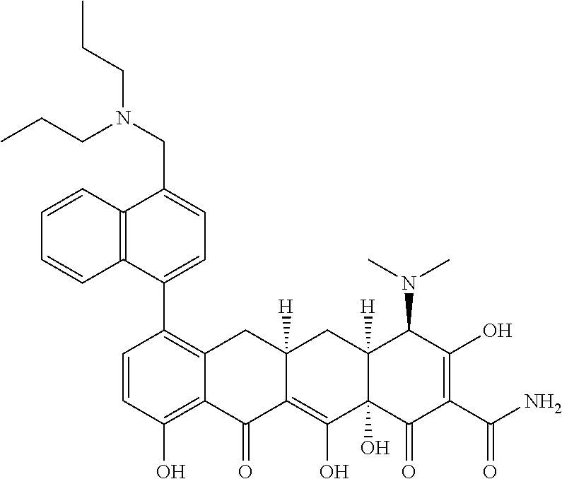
C1=CC(O)=C2C(=C1C1=CC=C(CN(CCC)CCC)C3=C1C=CC=C3)CC1([H])C(=C(O)C3(O)C([H])(C1)C(N(C)C)C(O)=C(C(N)=O)C3=O)C2=O
